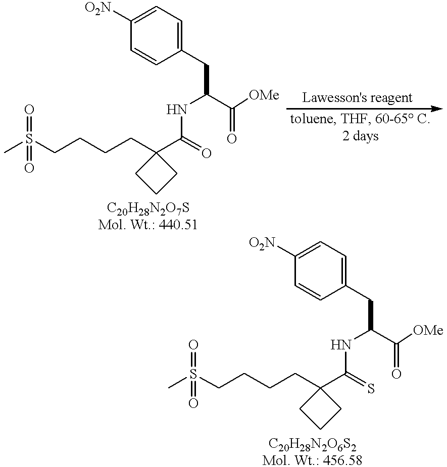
CS(CCCCC1(C(=O)NC(CC2=CC=C([O2N])C=C2)C([OMe])=O)CCC1)(=O)=O.CS(CCCCC1(C(=S)NC(CC2=CC=C([O2N])C=C2)C([OMe])=O)CCC1)(=O)=O
